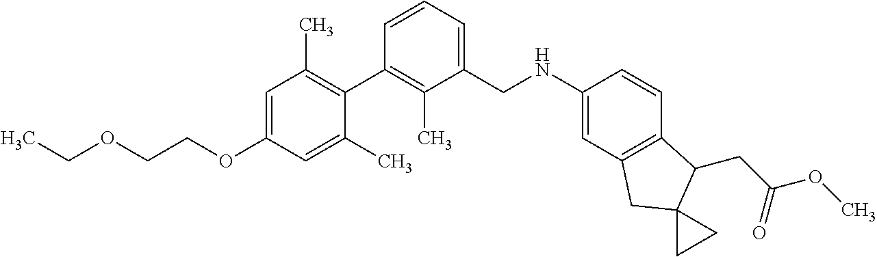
C1(CNC2=CC3=C(C=C2)C(CC(OC)=O)C2(C3)CC2)=CC=CC(C2=C(C)C=C(OCCOCC)C=C2C)=C1C
